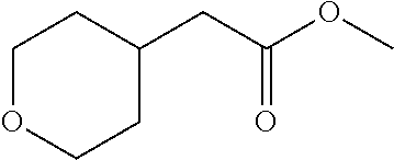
C(C(OC)=O)C1CCOCC1
